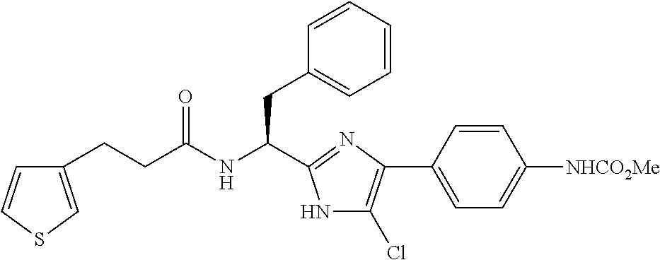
C(NC(CC1=CC=CC=C1)C1=NC(C2=CC=C([NHCO2Me])C=C2)=C(Cl)N1)(=O)CCC1=CSC=C1
